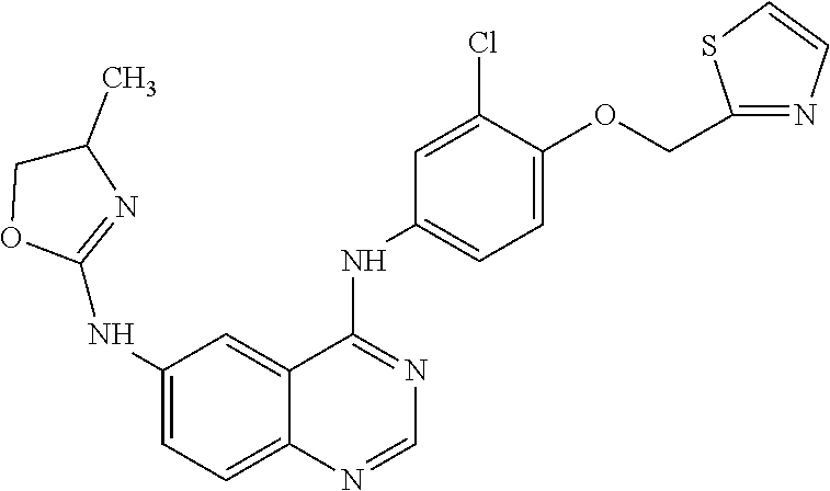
N(C1=CC=C2C(=C1)C(NC1=CC=C(OCC3=NC=CS3)C(Cl)=C1)=NC=N2)C1=NC(C)CO1
